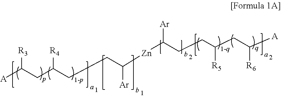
[A]C(CC(CCC([Zn]C(CCC(CC([A])[R6])[R5])[Ar])[Ar])[R4])[R3]
